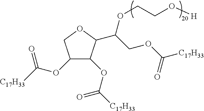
C1(OC([C17H33])=O)C(OC([C17H33])=O)C(C(COC([C17H33])=O)OCCO[H])OC1
